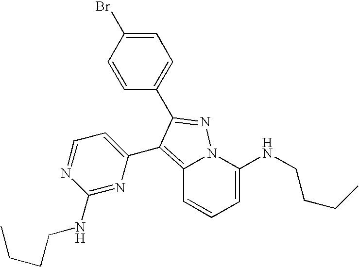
C12=C(C3=CC=NC(NCCCC)=N3)C(C3=CC=C(Br)C=C3)=NN1C(NCCCC)=CC=C2
